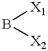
[X1]B[X2]
